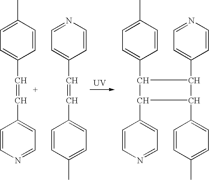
C1=CC(C)=CC=C1C=CC1=CC=NC=C1.C1=CN=CC=C1C=CC1=CC=C(C)C=C1.[UV].C1=CC(C)=CC=C1C1C(C2=CC=NC=C2)C(C2=CC=C(C)C=C2)C1C1=CC=NC=C1
